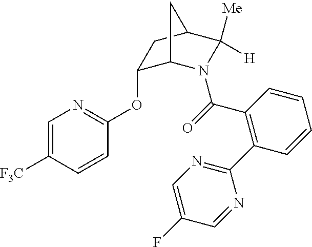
C1(OC2=NC=C([F3C])C=C2)C2N(C(=O)C3=C(C4=NC=C(F)C=N4)C=CC=C3)C([Me])([H])C(C1)C2
